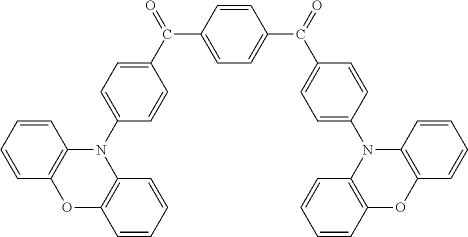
C1=CC=CC2=C1OC1=C(N2C2=CC=C(C(=O)C3=CC=C(C(=O)C4=CC=C(N5C6=C(OC7=C5C=CC=C7)C=CC=C6)C=C4)C=C3)C=C2)C=CC=C1
